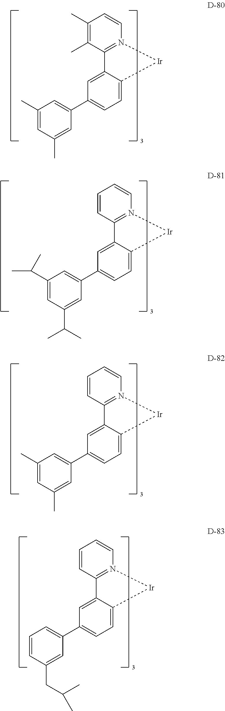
C1=CC2=N(C=C1)[Ir]C1=CC=C(C3=CC(C(C)C)=CC(C(C)C)=C3)C=C21.C1(C)=C(C)C2=N(C=C1)[Ir]C1=CC=C(C3=CC(C)=CC(C)=C3)C=C21.C1=CC2=N(C=C1)[Ir]C1=CC=C(C3=CC(C)=CC(C)=C3)C=C21.C1=CC2=N(C=C1)[Ir]C1=CC=C(C3=CC=CC(CC(C)C)=C3)C=C21
